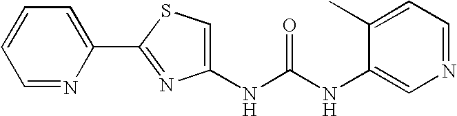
C1(C)=CC=NC=C1NC(NC1=CSC(C2=CC=CC=N2)=N1)=O
